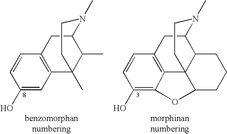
C1(O)=CC2=C(C=C1)CC1C(C)C2(C)CCN1C.C1(O)=C2C3=C(C=C1)CC1C4C3(CCN1C)C(CCC4)O2
